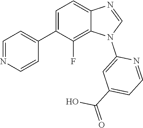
C1=NC2=CC=C(C3=CC=NC=C3)C(F)=C2N1C1=CC(C(=O)O)=CC=N1
